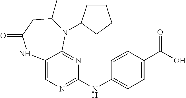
N(C1=CC=C(C(O)=O)C=C1)C1=NC=C2C(=N1)N(C1CCCC1)C(C)CC(=O)N2
